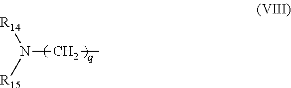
N(CC)([R14])[R15]
